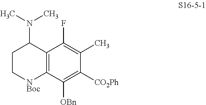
C12=C(C([OBn])=C([CO2Ph])C(C)=C1F)[NBoc]CCC2N(C)C
